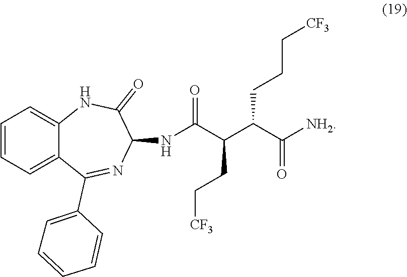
C12=CC=CC=C1C(C1=CC=CC=C1)=NC(NC(C(C(C([NH2])=O)CCC[CF3])CC[CF3])=O)C(=O)N2
